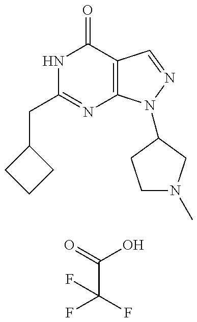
O=C(O)C(F)(F)F.C(C1=NC2=C(C(=O)N1)C=NN2C1CN(C)CC1)C1CCC1
